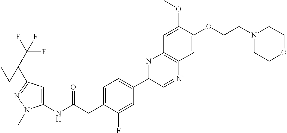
C1(NC(CC2=CC=C(C3=NC4=C(N=C3)C=C(OCCN3CCOCC3)C(OC)=C4)C=C2F)=O)=CC(C2(C(F)(F)F)CC2)=NN1C
